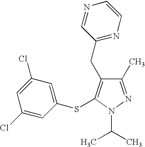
C1(C)=NN(C(C)C)C(SC2=CC(Cl)=CC(Cl)=C2)=C1CC1=NC=CN=C1
